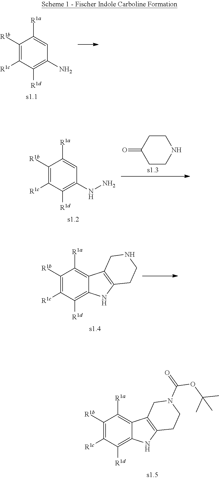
C1([R1b])=C([R1c])C([R1d])=C(N)C=C1[R1a].C1([R1b])=C([R1c])C([R1d])=C(NN)C=C1[R1a].C1CC(=O)CCN1.C1([R1b])=C([R1c])C([R1d])=C2C(=C1[R1a])C1=C(N2)CCNC1.C1([R1b])=C([R1c])C([R1d])=C2C(=C1[R1a])C1=C(N2)CCN(C(=O)OC(C)(C)C)C1
